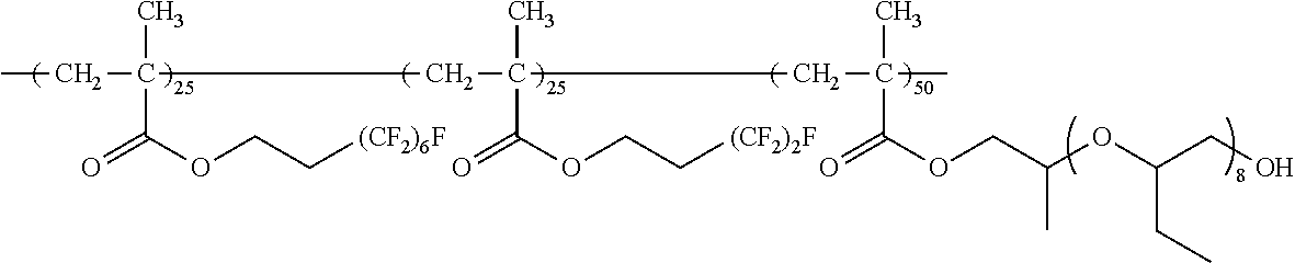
CCC(CC(CC(C)(C)C(OCC(OC(CO)CC)C)=O)(C)C(OCC[(CF2)2F])=O)(C)C(OCC[(CF2)6F])=O
